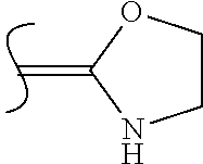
C=C1NCCO1
